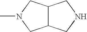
C12C(CNC1)CN(C)C2
